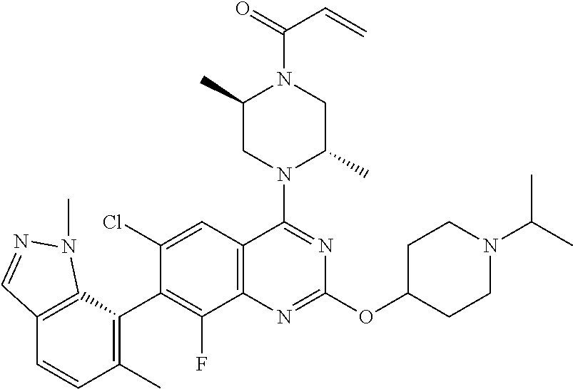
C12=C(C=C(Cl)C(C3=C(C)C=CC4=C3N(C)N=C4)=C1F)C(N1C(C)CN(C(=O)C=C)C(C)C1)=NC(OC1CCN(C(C)C)CC1)=N2
